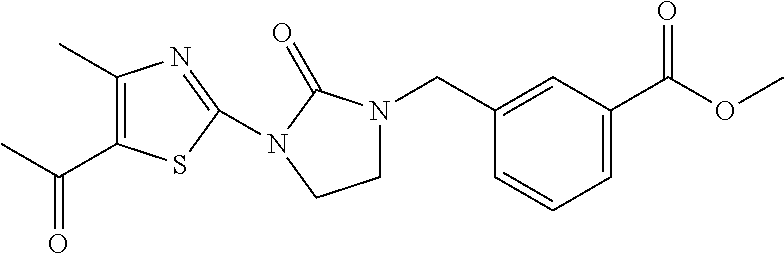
C1(C)=C(C(C)=O)SC(N2CCN(CC3=CC(C(OC)=O)=CC=C3)C2=O)=N1
